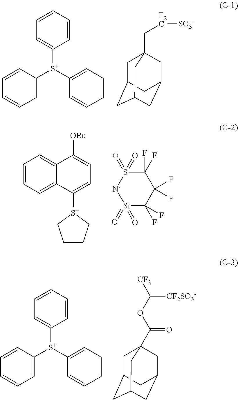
C1=C([S+](C2=CC=CC=C2)C2=CC=CC=C2)C=CC=C1.C1C2CC3CC(CC1(C[F2C][SO3-])C3)C2.C1=CC=C2C(=C1)C([OBu])=CC=C2[S+]1CCCC1.C1(F)(F)C(F)(F)S(=O)(=O)[N-][Si](=O)(=O)C1(F)F.C1=C([S+](C2=CC=CC=C2)C2=CC=CC=C2)C=CC=C1.C1C2CC3CC(CC1(C(=O)OC([CF2SO3-])[CF3])C3)C2
